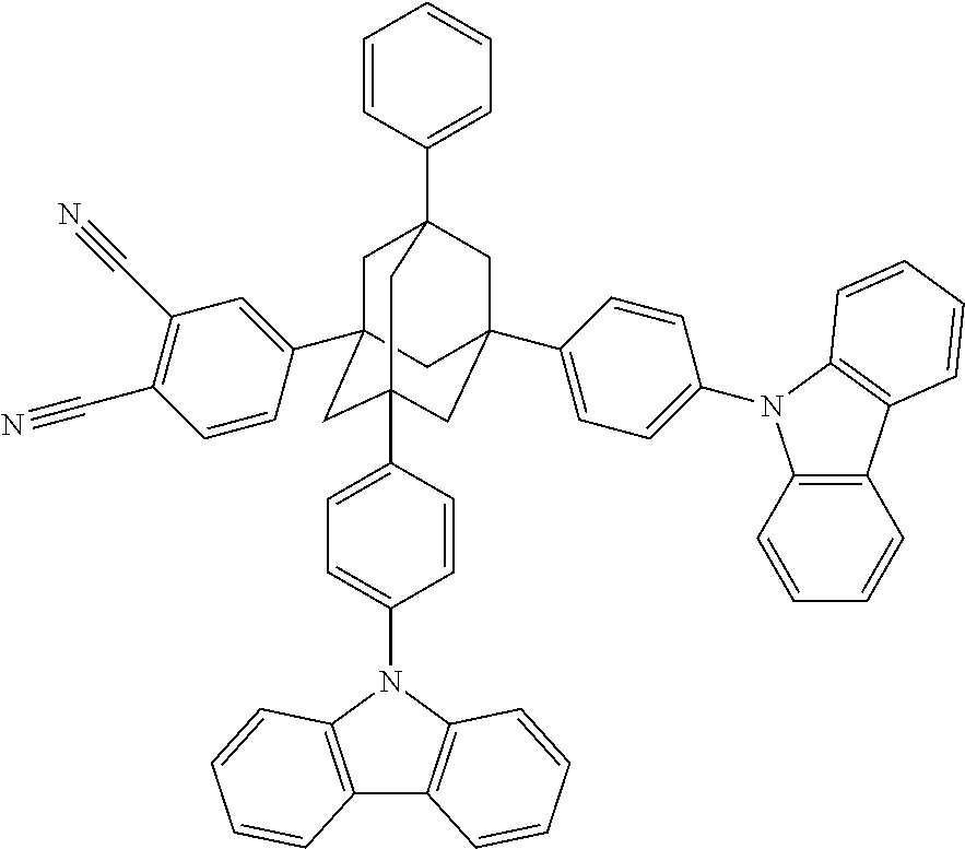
C1C2(C3=CC(C#N)=C(C#N)C=C3)CC3(C4=CC=C(N5C6=C(C7=C5C=CC=C7)C=CC=C6)C=C4)CC(C4=CC=C(N5C6=C(C=CC=C6)C6=C5C=CC=C6)C=C4)(CC1(C1=CC=CC=C1)C3)C2
